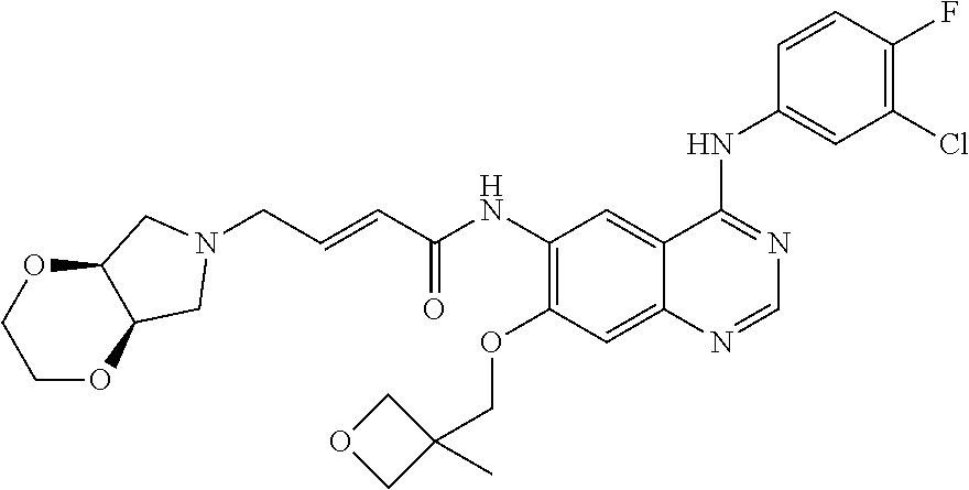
C1OC2C(OC1)CN(CC=CC(NC1=C(OCC3(C)COC3)C=C3C(=C1)C(NC1=CC(Cl)=C(F)C=C1)=NC=N3)=O)C2
